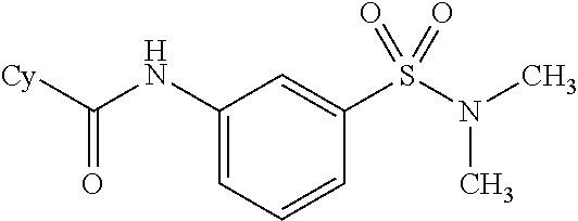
C1(NC(=O)[Cy])=CC=CC(S(=O)(=O)N(C)C)=C1
